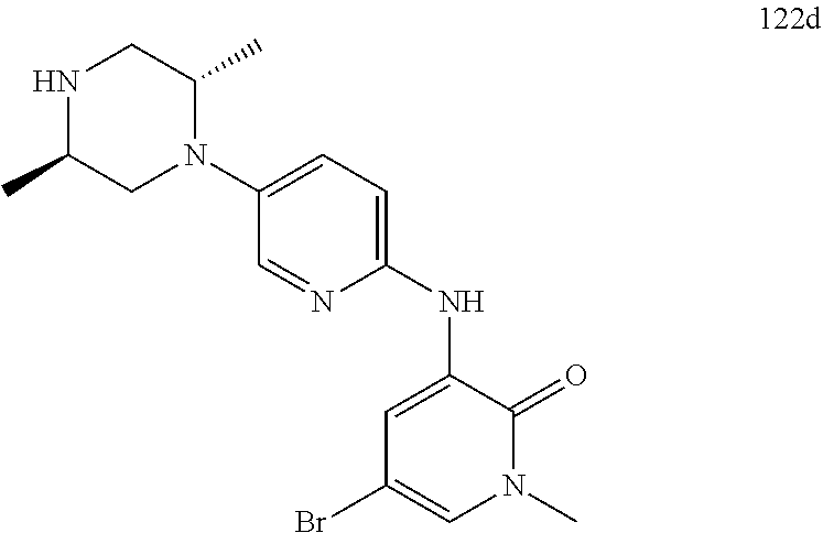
N1C(C)CN(C2=CC=C(NC3=CC(Br)=CN(C)C3=O)N=C2)C(C)C1
